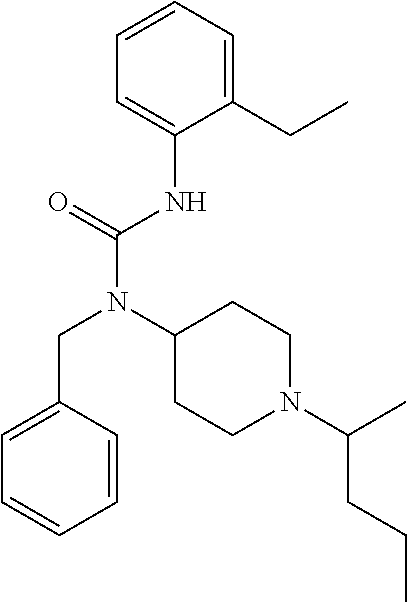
C1=C(CN(C(NC2=CC=CC=C2CC)=O)C2CCN(C(C)CCC)CC2)C=CC=C1
